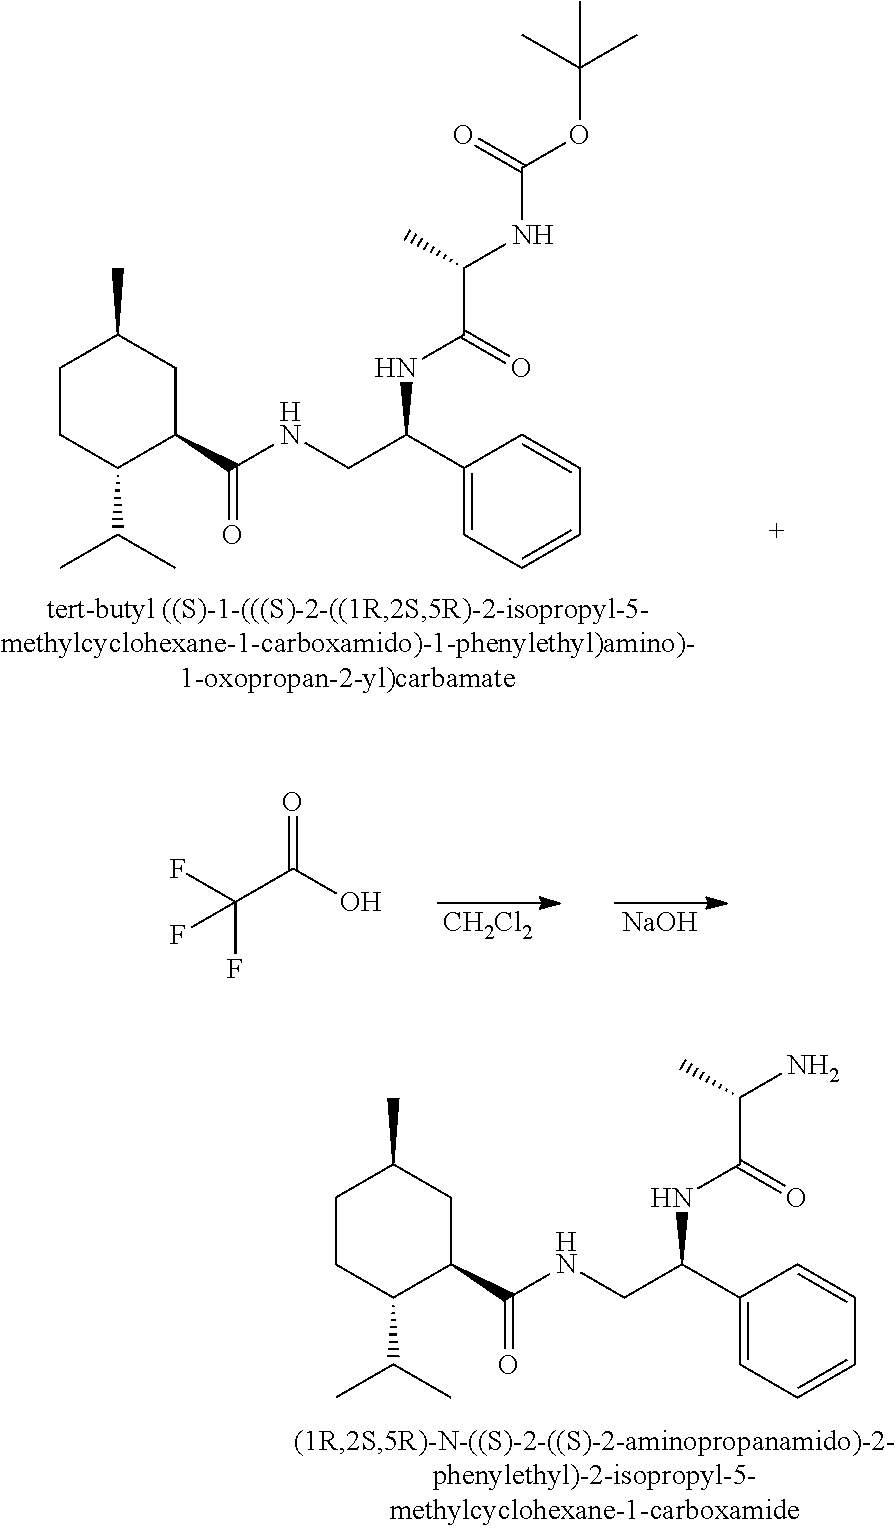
[NaOH].[CH2Cl2].O=C(O)C(F)(F)F.C1CC(C(C)C)C(C(=O)NCC(C2=CC=CC=C2)NC(C(C)N)=O)CC1C.C1CC(C(C)C)C(C(=O)NCC(C2=CC=CC=C2)NC(C(C)NC(OC(C)(C)C)=O)=O)CC1C
